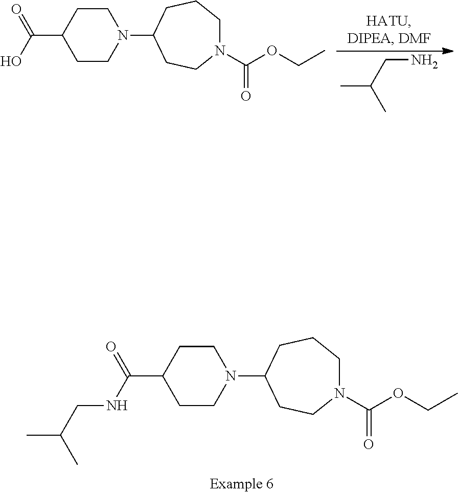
N1(C(OCC)=O)CCCC(N2CCC(C(NCC(C)C)=O)CC2)CC1.NCC(C)C.N1(C(OCC)=O)CCCC(N2CCC(C(O)=O)CC2)CC1
